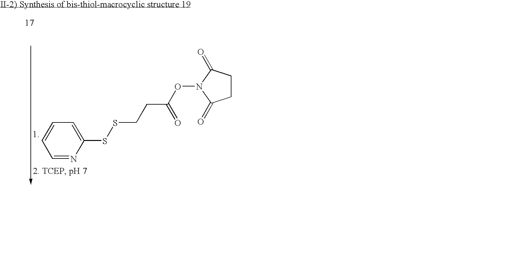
C1=NC(SSCCC(ON2C(=O)CCC2=O)=O)=CC=C1
